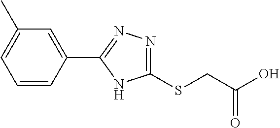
C1=CC(C2=NN=C(SCC(O)=O)N2)=CC(C)=C1
